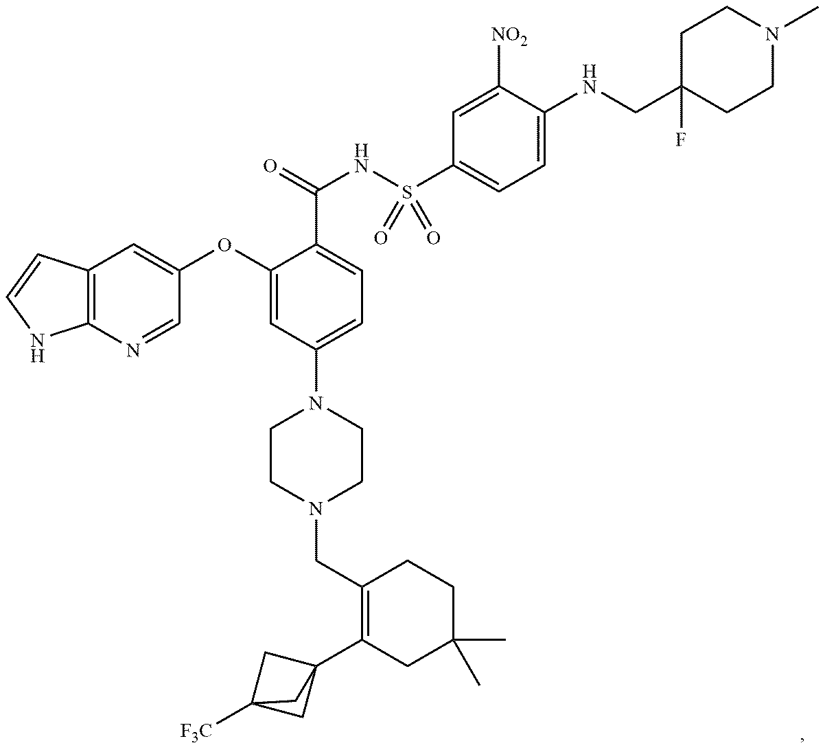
C1(CN2CCN(C3=CC=C(C(NS(C4=CC=C(NCC5(F)CCN(C)CC5)C([NO2])=C4)(=O)=O)=O)C(OC4=CC5=C(N=C4)NC=C5)=C3)CC2)=C(C23CC([F3C])(C2)C3)CC(C)(C)CC1
